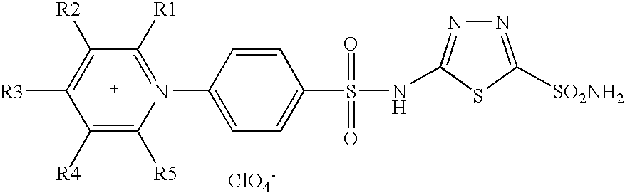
[ClO4-].C1([R1])=N(C2=CC=C(S(NC3=NN=C([SO2NH2])S3)(=O)=O)C=C2)C([R5])=C([R4])C([R3])=C1[R2]
